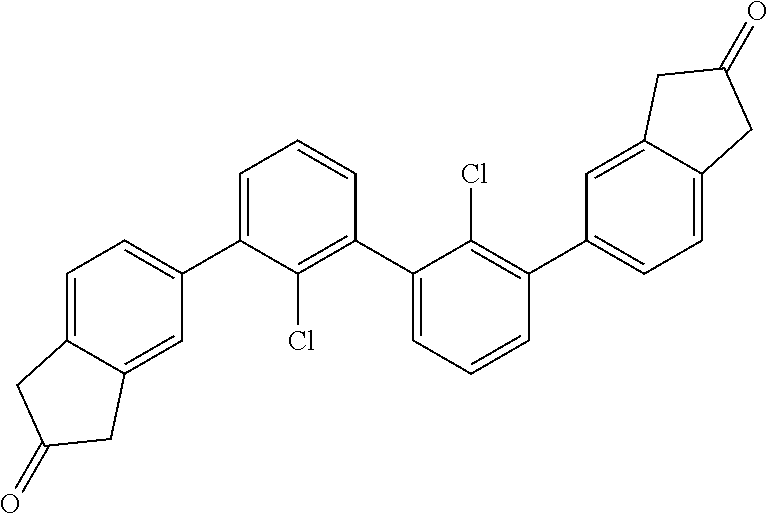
C1=C(C2=CC=C3C(=C2)CC(=O)C3)C(Cl)=C(C2=CC=CC(C3=CC=C4C(=C3)CC(=O)C4)=C2Cl)C=C1
